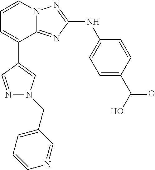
C1=C(C(O)=O)C=CC(NC2=NN3C(=N2)C(C2=CN(CC4=CC=CN=C4)N=C2)=CC=C3)=C1
